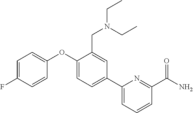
C1=C(F)C=CC(OC2=CC=C(C3=CC=CC(C(N)=O)=N3)C=C2CN(CC)CC)=C1
